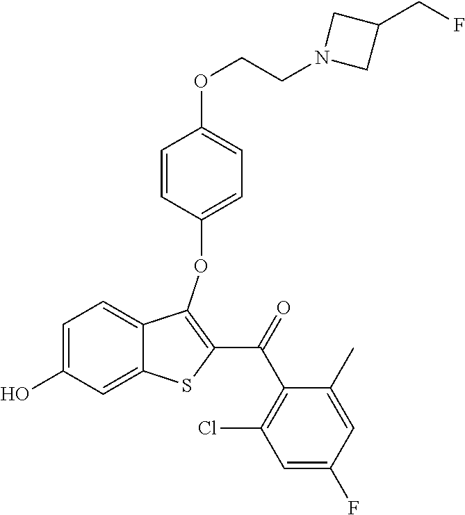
C1=C(O)C=C2C(=C1)C(OC1=CC=C(OCCN3CC(CF)C3)C=C1)=C(C(=O)C1=C(Cl)C=C(F)C=C1C)S2
